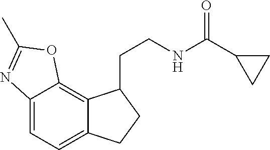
C12=CC=C3C(=C1OC(C)=N2)C(CCNC(C1CC1)=O)CC3
